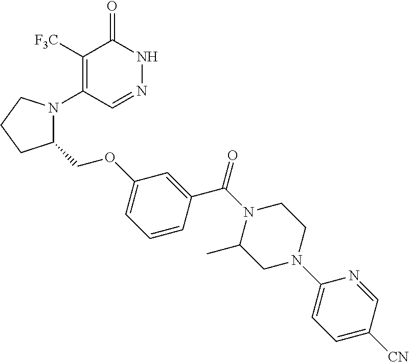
C1([F3C])=C(N2C(COC3=CC=CC(C(N4CCN(C5=CC=C([CN])C=N5)CC4C)=O)=C3)CCC2)C=NNC1=O
